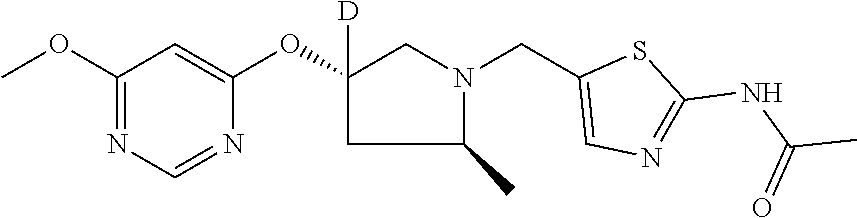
C1(OC)=NC=NC(OC2([D])CN(CC3=CN=C(NC(C)=O)S3)C(C)C2)=C1
